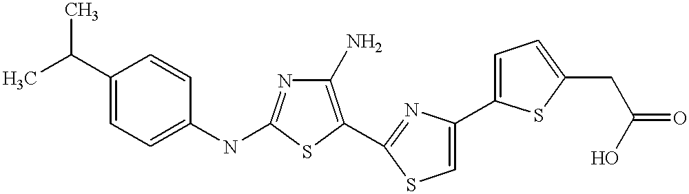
C1(N)=C(C2=NC(C3=CC=C(CC(=O)O)S3)=CS2)SC(NC2=CC=C(C(C)C)C=C2)=N1
